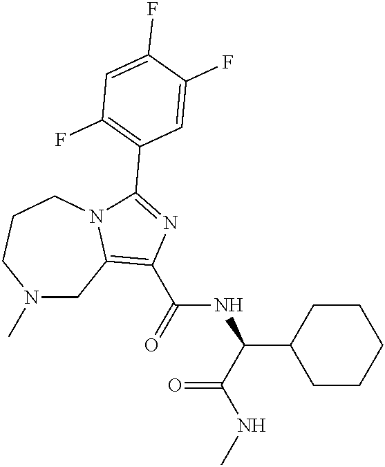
N1(C)CC2=C(C(=O)NC(C3CCCCC3)C(NC)=O)N=C(C3=C(F)C=C(F)C(F)=C3)N2CCC1
